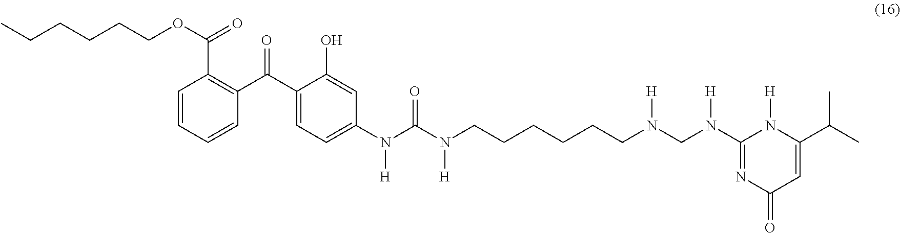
C1=CC=CC(C(C2=CC=C(N(C(N(CCCCCCN(CN(C3=NC(=O)C=C(C(C)C)N3[H])[H])[H])[H])=O)[H])C=C2O)=O)=C1C(OCCCCCC)=O
